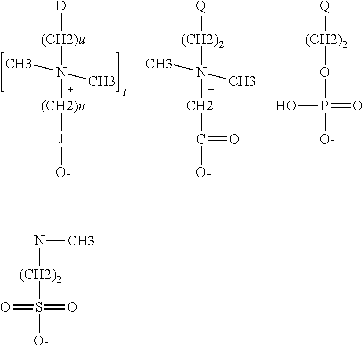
N([(CH2)2]S([O-])(=O)=O)C.[D][(CH2)u]N(C)(C)[(CH2)u][J][O-].[Q][(CH2)2]N(C)(C)CC(=O)[O-].[Q][(CH2)2]OP([O-])(=O)O
